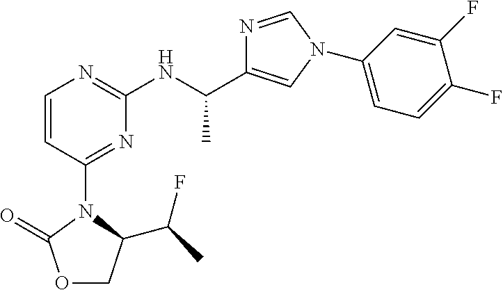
O1CC(C(F)C)N(C2=NC(NC(C)C3=CN(C4=CC=C(F)C(F)=C4)C=N3)=NC=C2)C1=O
